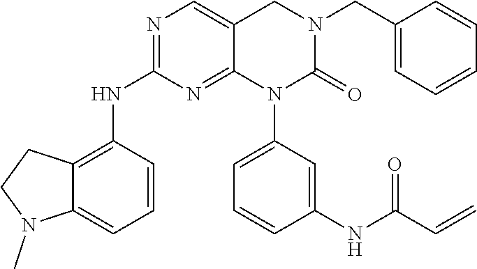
C1(N2C(=O)N(CC3=CC=CC=C3)CC3=CN=C(NC4=C5C(=CC=C4)N(C)CC5)N=C23)=CC=CC(NC(C=C)=O)=C1
